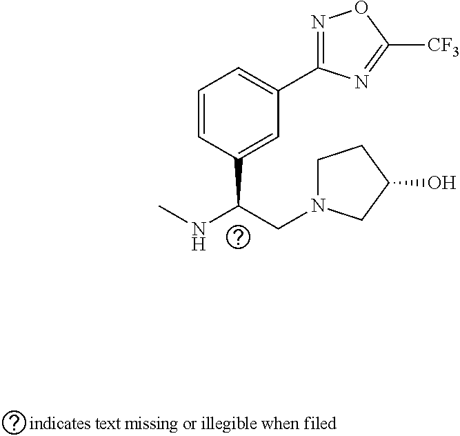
C1=CC(C(CN2CCC(O)C2)NC)=CC(C2=NOC([CF3])=N2)=C1
